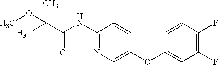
C1(NC(C(C)(C)OC)=O)=NC=C(OC2=CC(F)=C(F)C=C2)C=C1
